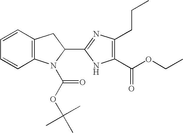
C12=C(C=CC=C1)CC(C1=NC(CCC)=C(C(OCC)=O)N1)N2C(OC(C)(C)C)=O
